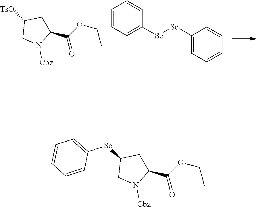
C1(C(OCC)=O)CC([TsO])CN1[Cbz].C1=CC=C([Se][Se]C2=CC=CC=C2)C=C1.C1(C(OCC)=O)CC([Se]C2=CC=CC=C2)CN1[Cbz]
